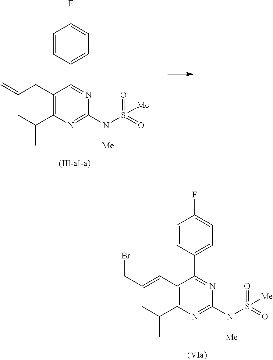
C(C1=C(C(C)C)N=C(N(S([Me])(=O)=O)[Me])N=C1C1=CC=C(F)C=C1)C=C.C(C1=C(C(C)C)N=C(N(S([Me])(=O)=O)[Me])N=C1C1=CC=C(F)C=C1)=CCBr
